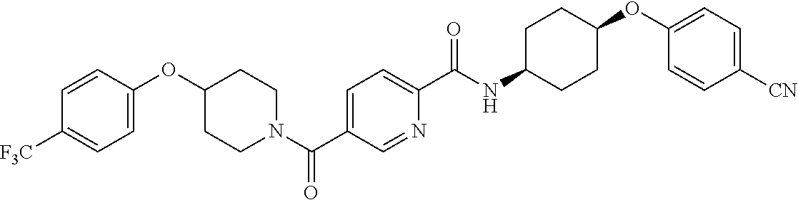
N(C(C1=CC=C(C(=O)N2CCC(OC3=CC=C([CF3])C=C3)CC2)C=N1)=O)C1CCC(OC2=CC=C([CN])C=C2)CC1
